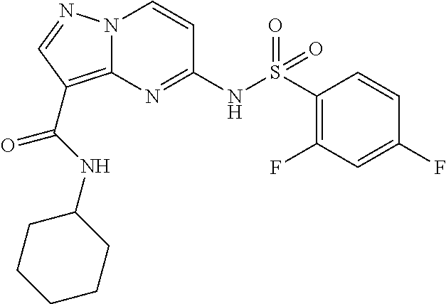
N(C1=NC2=C(C(=O)NC3CCCCC3)C=NN2C=C1)S(C1=C(F)C=C(F)C=C1)(=O)=O
